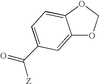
C12=CC(C(=O)[Z])=CC=C1OCO2
